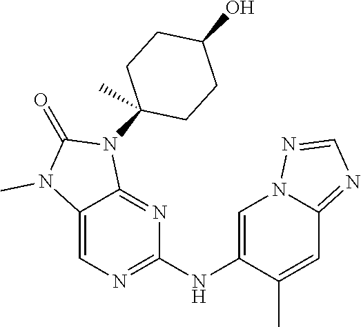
C1(=O)N(C)C2=CN=C(NC3=CN4C(=NC=N4)C=C3C)N=C2N1C1(C)CCC(O)CC1
